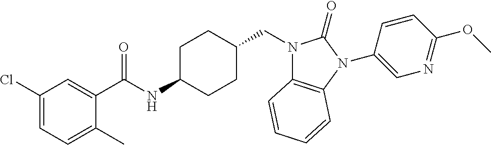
C1(Cl)=CC=C(C)C(C(NC2CCC(CN3C4=C(N(C5=CN=C(OC)C=C5)C3=O)C=CC=C4)CC2)=O)=C1
